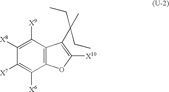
C1([X8])=C([X9])C2=C(C([X6])=C1[X7])OC([X10])=C2C(C)(CC)CC
